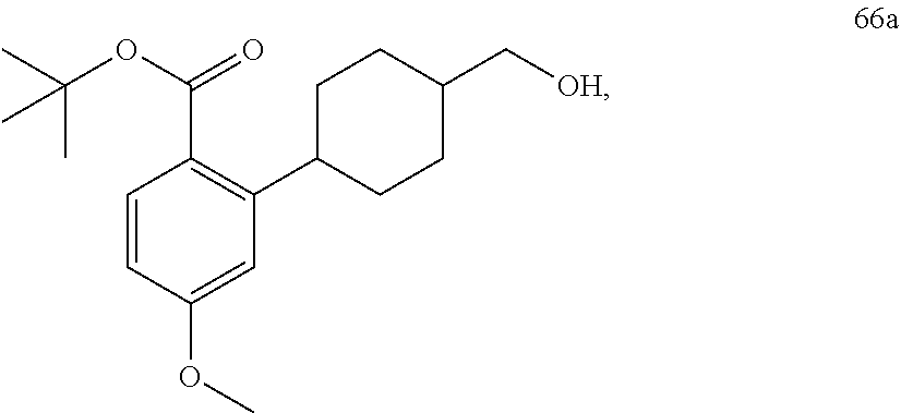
C1=CC(OC)=CC(C2CCC(C[OH])CC2)=C1C(OC(C)(C)C)=O
